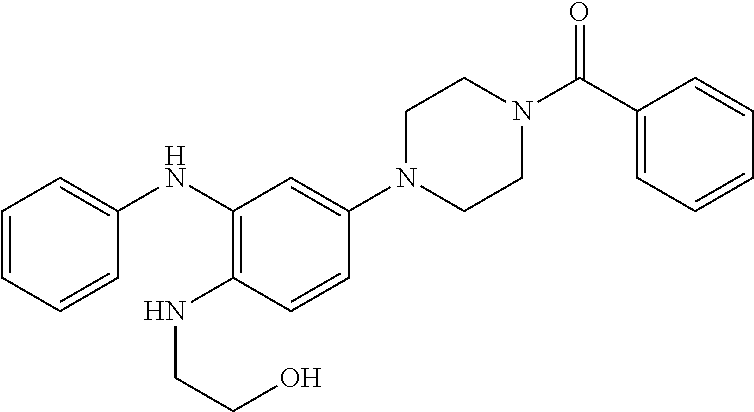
C1N(C2=CC(NC3=CC=CC=C3)=C(NCCO)C=C2)CCN(C(=O)C2=CC=CC=C2)C1
